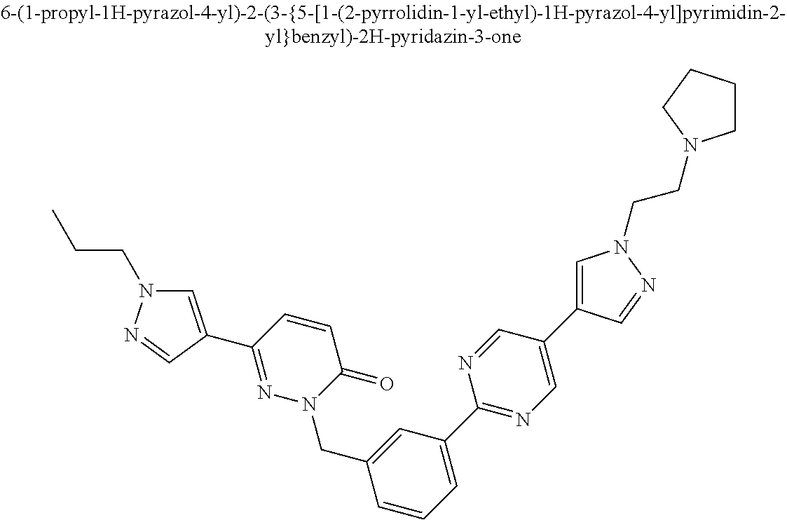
C1(C2=CN(CCC)N=C2)=NN(CC2=CC(C3=NC=C(C4=CN(CCN5CCCC5)N=C4)C=N3)=CC=C2)C(=O)C=C1
